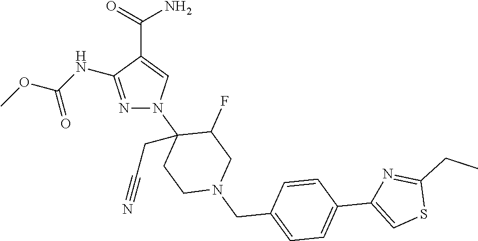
N1=C(NC(OC)=O)C(C(=O)N)=CN1C1(CC#N)CCN(CC2=CC=C(C3=CSC(CC)=N3)C=C2)CC1F
